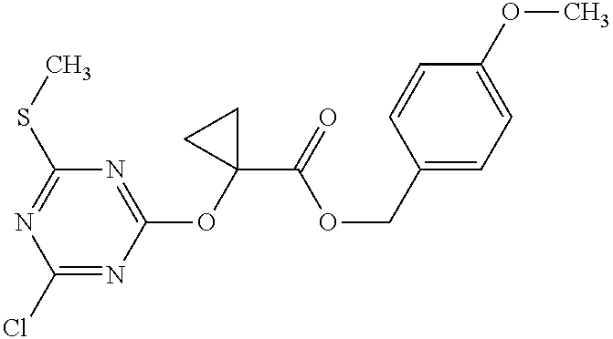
C1(Cl)=NC(OC2(C(=O)OCC3=CC=C(OC)C=C3)CC2)=NC(SC)=N1
